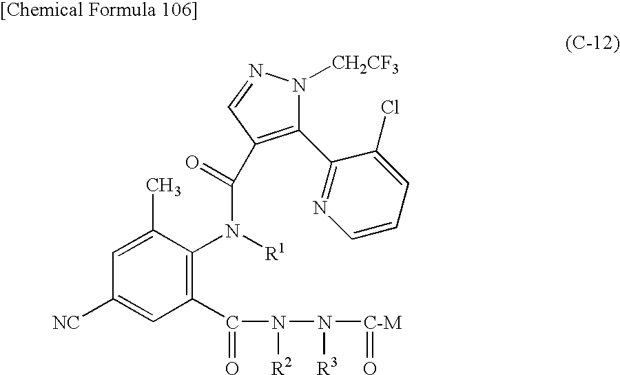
C1(C2=NC=CC=C2Cl)=C(C(N(C2=C(C(=O)N(N([C-M]=O)[R3])[R2])C=C([NC])C=C2C)[R1])=O)C=NN1[CH2CF3]
